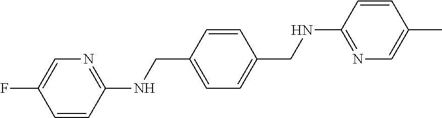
C1=C(CNC2=NC=C(F)C=C2)C=CC(CNC2=NC=C(C)C=C2)=C1
